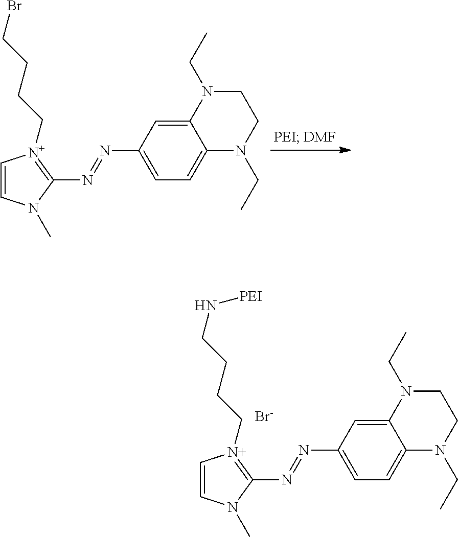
C12=CC(N=NC3=[N+](CCCCBr)C=CN3C)=CC=C1N(CC)CCN2CC.C12=CC(N=NC3=[N+](CCCCN[PEI])C=CN3C)=CC=C1N(CC)CCN2CC.[Br-]
